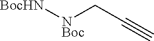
[NBoc](CC#C)[BocHN]
